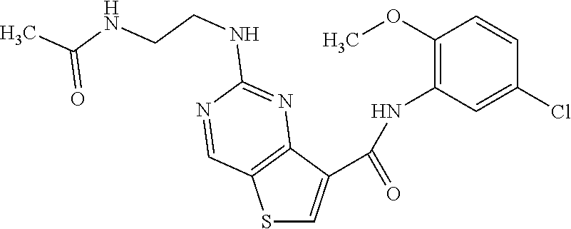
S1C=C(C(=O)NC2=C(OC)C=CC(Cl)=C2)C2=C1C=NC(NCCNC(C)=O)=N2
